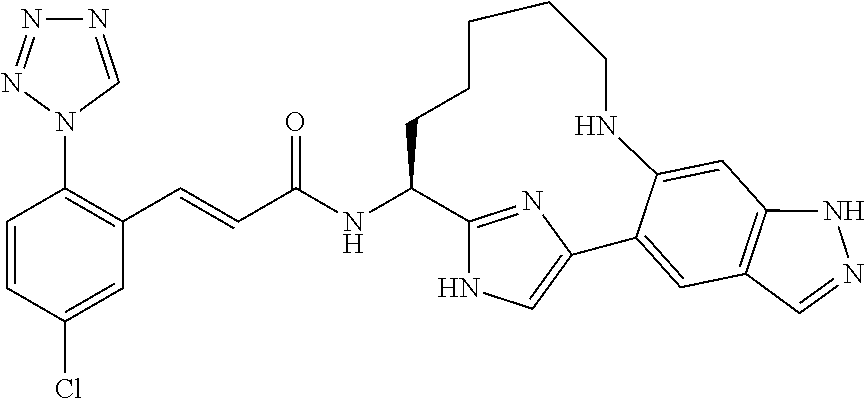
C(C(NC1C2=NC(=CN2)C2=CC3=C(C=C2NCCCCC1)NN=C3)=O)=CC1=C(N2C=NN=N2)C=CC(Cl)=C1
